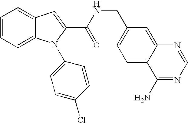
C1=C2C(=CC=C1)N(C1=CC=C(Cl)C=C1)C(C(=O)NCC1=CC=C3C(=C1)N=CN=C3N)=C2
